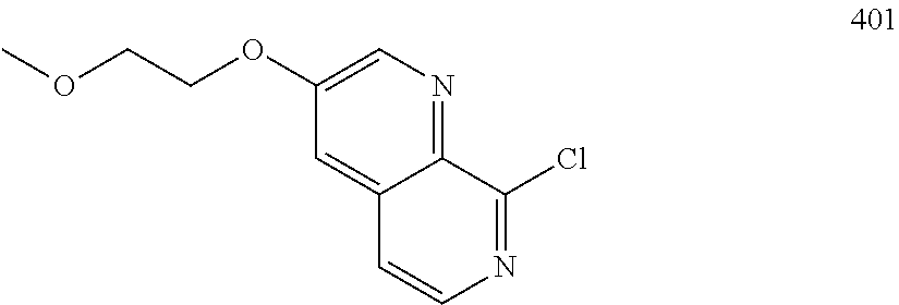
C12=NC=C(OCCOC)C=C1C=CN=C2Cl
